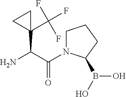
C1(C(C(=O)N2CCCC2B(O)O)N)(C(F)(F)F)CC1
